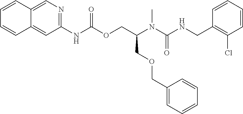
C1=CC(CNC(N(C(COC(NC2=NC=C3C(=C2)C=CC=C3)=O)COCC2=CC=CC=C2)C)=O)=C(Cl)C=C1
